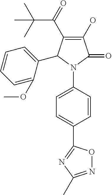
C1(C(C(C)(C)C)=O)=C(O)C(=O)N(C2=CC=C(C3=NC(C)=NO3)C=C2)C1C1=CC=CC=C1OC
